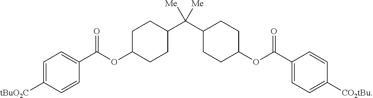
C1=C([tBuO2C])C=CC(C(OC2CCC(C(C3CCC(OC(=O)C4=CC=C([CO2tBu])C=C4)CC3)([Me])[Me])CC2)=O)=C1
